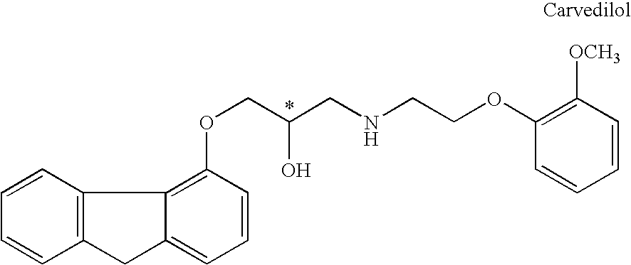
C1=CC2=C(C=C1)C1=C(OCC(CNCCOC3=C([OCH3])C=CC=C3)O)C=CC=C1C2
